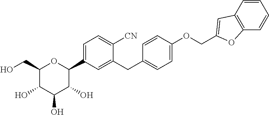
C1(CO)C(O)C(O)C(O)C(C2=CC=C([CN])C(CC3=CC=C(OCC4=CC5=C(O4)C=CC=C5)C=C3)=C2)O1
